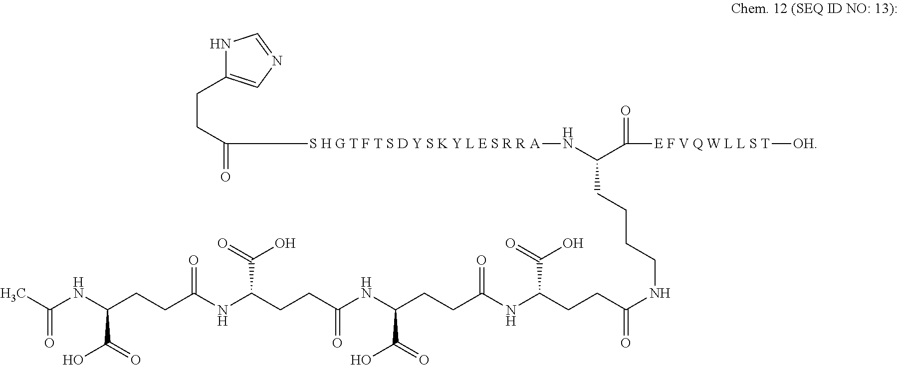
N1C(CCC(=O)[S H G T F T S D Y S K Y L E S R R A]NC(C([E F V Q W L L S T][OH])=O)CCCCNC(CCC(NC(CCC(NC(CCC(NC(CCC(NC(=O)C)C(O)=O)=O)C(=O)O)=O)C(O)=O)=O)C(O)=O)=O)=CN=C1
